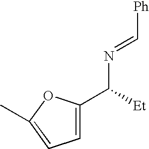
C1=C(C([Et])N=C[Ph])OC(C)=C1
